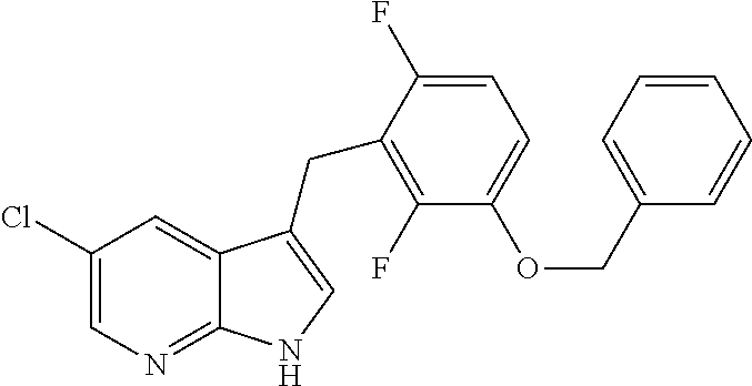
C1(Cl)=CN=C2C(=C1)C(CC1=C(F)C(OCC3=CC=CC=C3)=CC=C1F)=CN2
